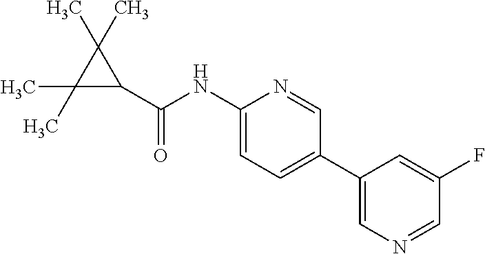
C1(C(=O)NC2=CC=C(C3=CN=CC(F)=C3)C=N2)C(C)(C)C1(C)C
